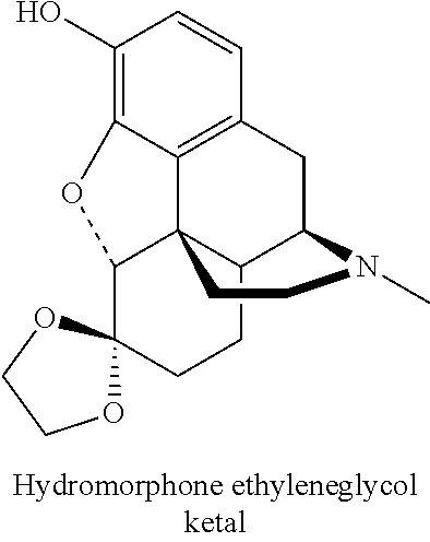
C1(O)=C2C3=C(C=C1)CC1C4C3(C(O2)C2(CC4)OCCO2)CCN1C
